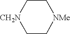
C1C[CH2N]CC[NMe]1
